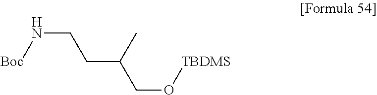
N(CCC(CO[TBDMS])C)[Boc]
